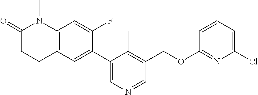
C1(C2=CC3=C(C=C2F)N(C)C(=O)CC3)=CN=CC(COC2=NC(Cl)=CC=C2)=C1C
